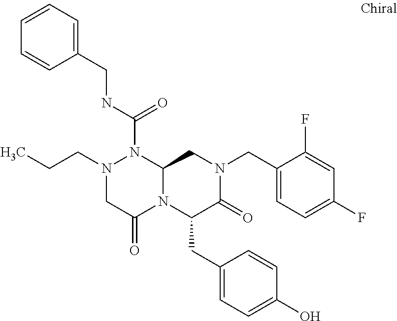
N(C(=O)N1N(CCC)CC(=O)N2C1CN(CC1=CC=C(F)C=C1F)C(=O)C2CC1=CC=C(O)C=C1)CC1=CC=CC=C1
